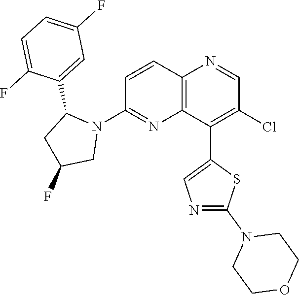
C1=CC2=C(N=C1N1C(C3=CC(F)=CC=C3F)CC(F)C1)C(C1=CN=C(N3CCOCC3)S1)=C(Cl)C=N2
